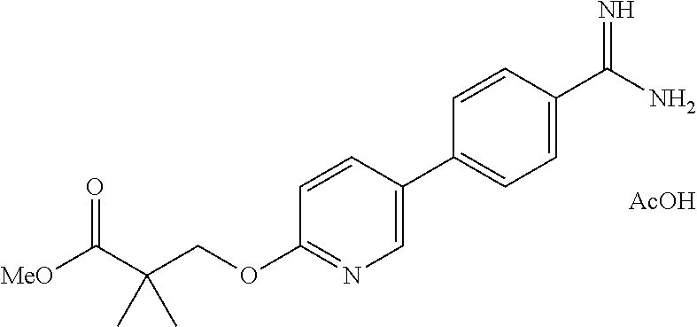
[MeO]C(C(COC1=NC=C(C2=CC=C(C(N)=N)C=C2)C=C1)(C)C)=O.[AcOH]
